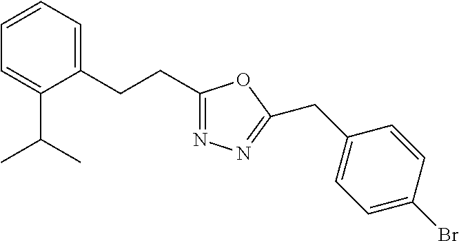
C1=CC=C(CCC2=NN=C(CC3=CC=C(Br)C=C3)O2)C(C(C)C)=C1
